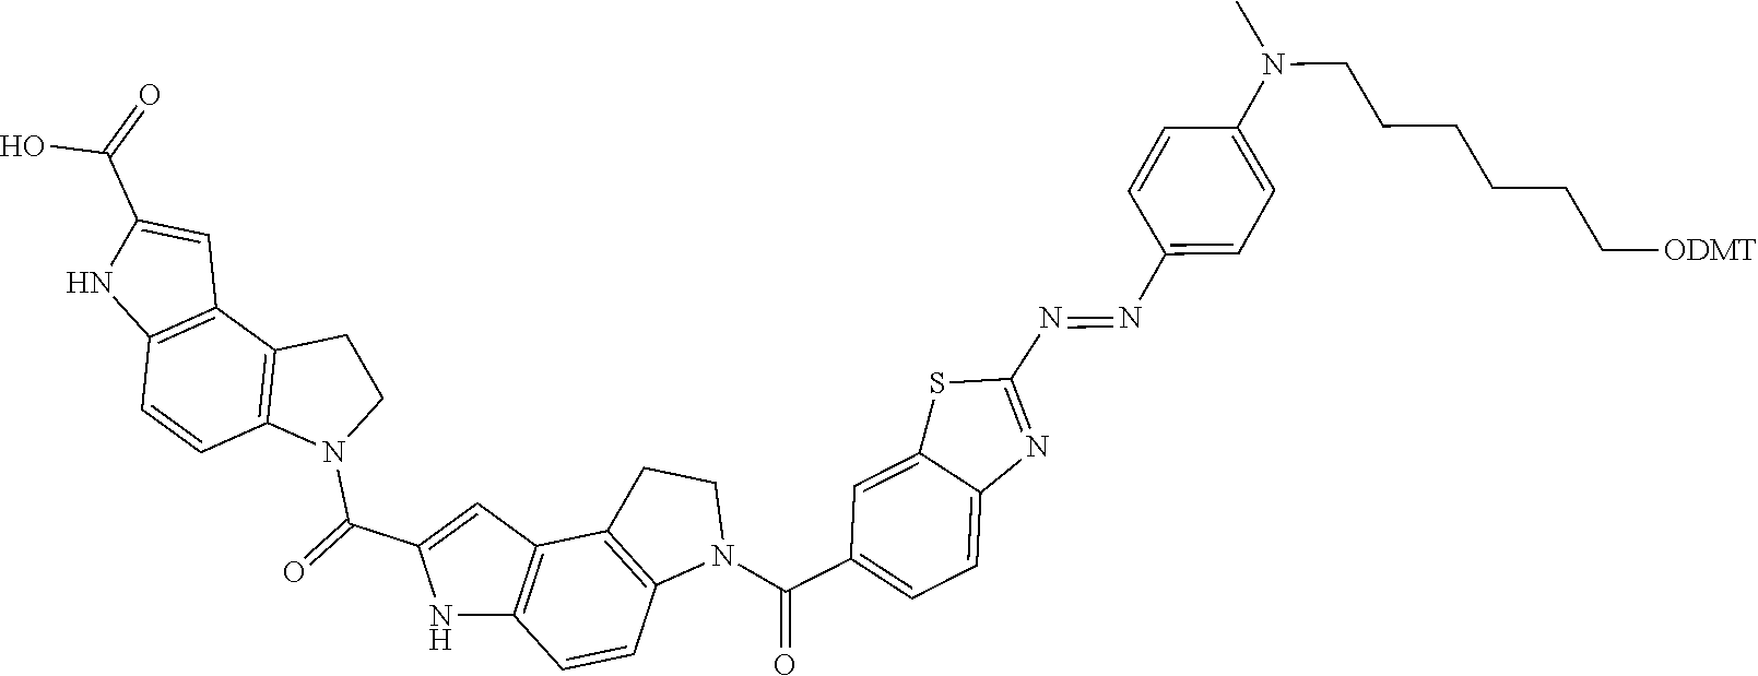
C1=CC2=C(C3=C1NC(C(O)=O)=C3)CCN2C(C1=CC2=C(C=CC3=C2CCN3C(C2=CC=C3N=C(N=NC4=CC=C(N(CCCCCC[ODMT])C)C=C4)SC3=C2)=O)N1)=O
